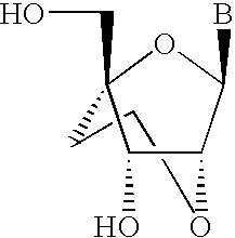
C1(B)OC2(CO)CCOC1C2O
